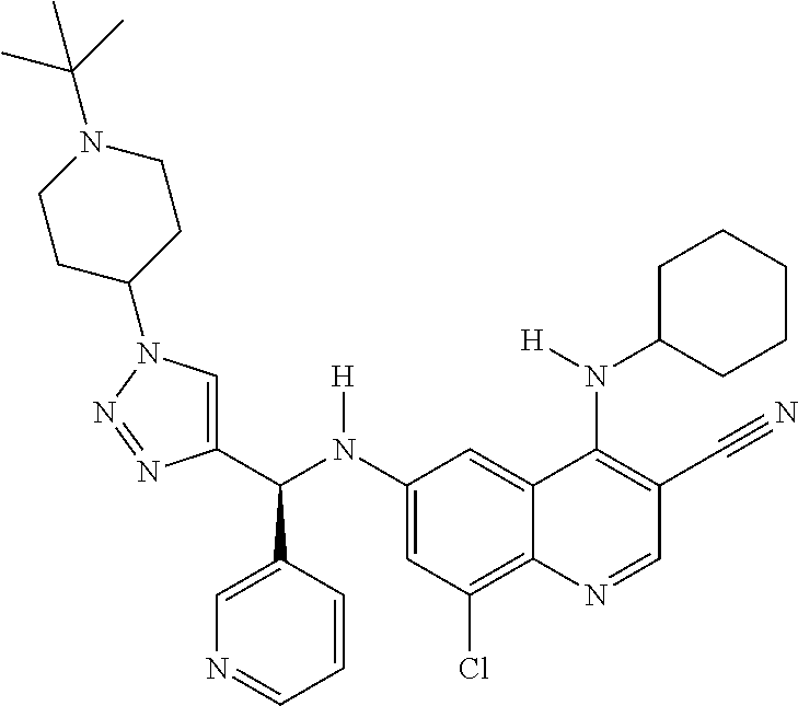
C1(N(C(C2=CN(C3CCN(C(C)(C)C)CC3)N=N2)C2=CN=CC=C2)[H])=CC(Cl)=C2C(=C1)C(N(C1CCCCC1)[H])=C(C#N)C=N2
